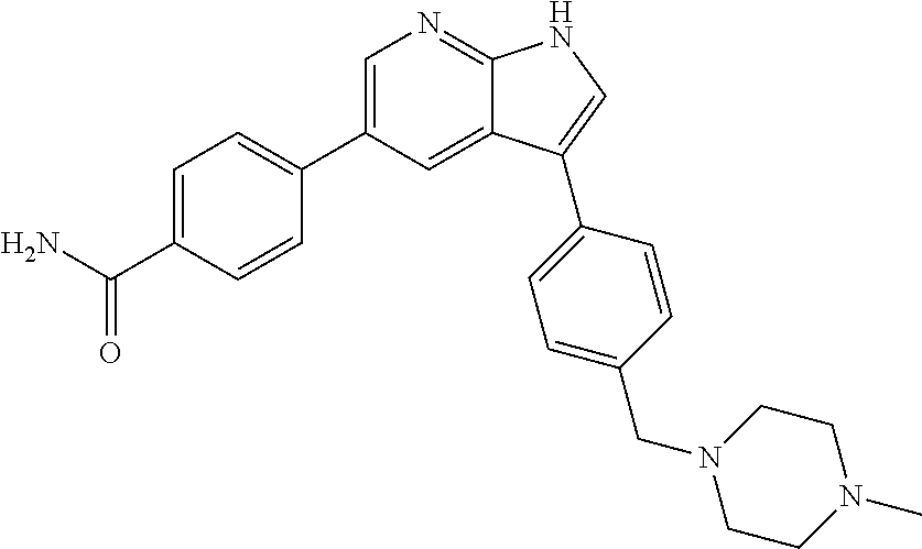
C1=C(C2=CC=C(C(N)=O)C=C2)C=C2C(=N1)NC=C2C1=CC=C(CN2CCN(C)CC2)C=C1
